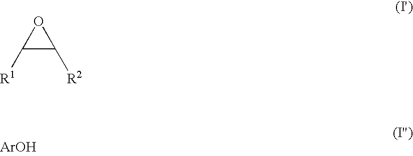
C1([R1])C([R2])O1.[ArOH]
